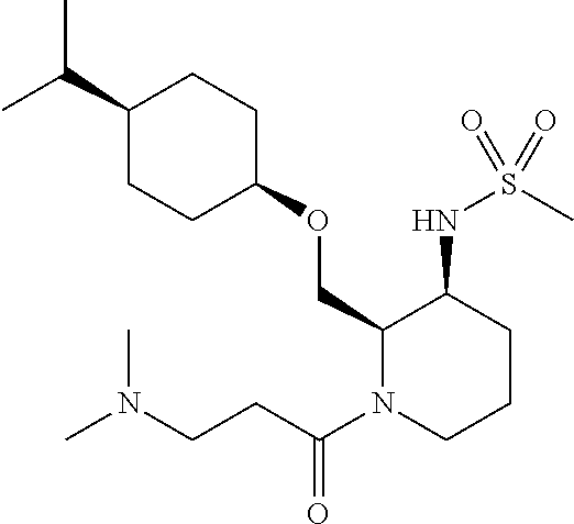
C(C1CCC(OCC2N(C(CCN(C)C)=O)CCCC2NS(C)(=O)=O)CC1)(C)C
